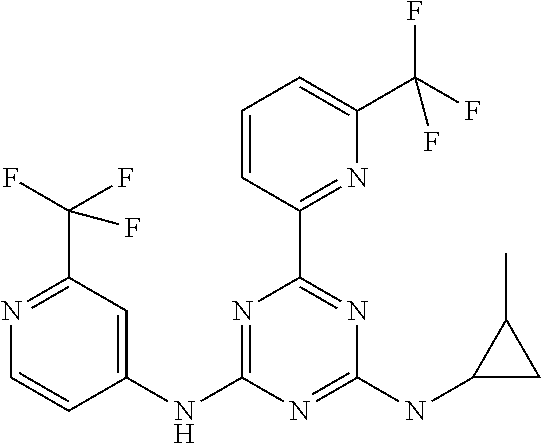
N1=C(C(F)(F)F)C=C(NC2=NC(C3=NC(C(F)(F)F)=CC=C3)=NC(NC3CC3C)=N2)C=C1
